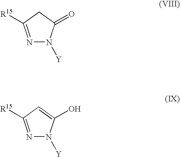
N1=C([R15])CC(=O)N1[Y].N1=C([R15])C=C(O)N1[Y]
